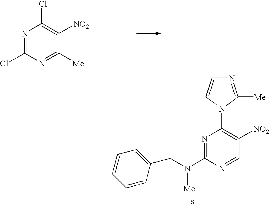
N1=C(Cl)N=C([Me])C([NO2])=C1Cl.N1=C(N(CC2=CC=CC=C2)[Me])N=CC([NO2])=C1N1C([Me])=NC=C1
